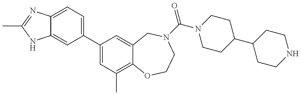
C12=CC(C3=CC(C)=C4C(=C3)CN(C(=O)N3CCC(C5CCNCC5)CC3)CCO4)=CC=C1N=C(C)N2
